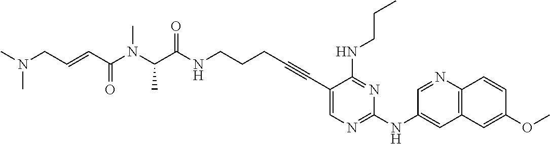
C(N(C(C(NCCCC#CC1=CN=C(NC2=CC3=C(N=C2)C=CC(OC)=C3)N=C1NCCC)=O)C)C)(C=CCN(C)C)=O
